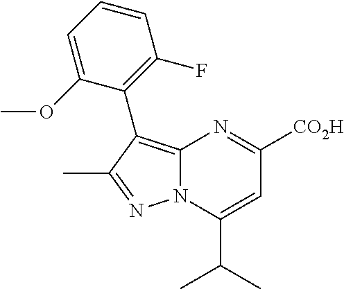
C12=C(C3=C(F)C=CC=C3OC)C(C)=NN1C(C(C)C)=CC([CO2H])=N2
